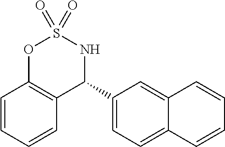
C1=CC=CC2=C1OS(=O)(=O)NC2C1=CC=C2C(=C1)C=CC=C2
